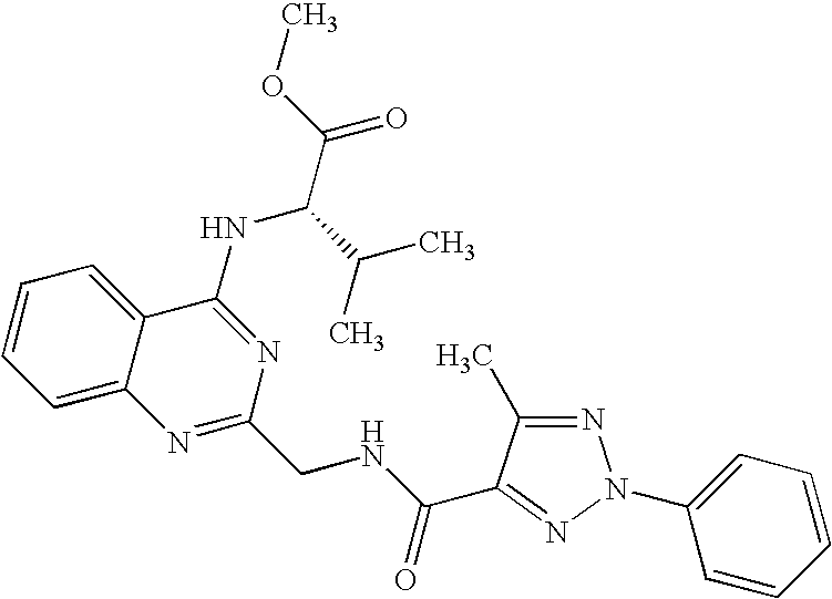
C1=CC=C2C(=C1)C(NC(C(C)C)C(=O)OC)=NC(CNC(=O)C1=NN(C3=CC=CC=C3)N=C1C)=N2
